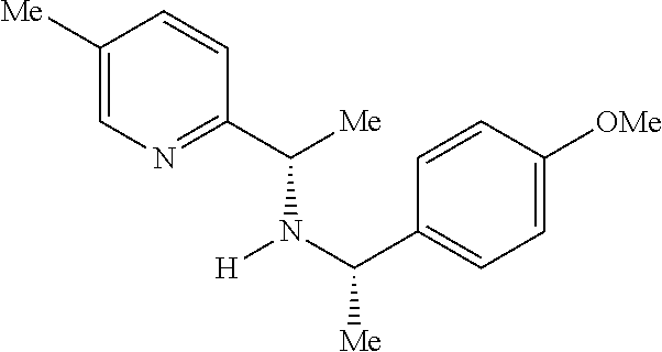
C1([Me])=CN=C(C([Me])N(C(C2=CC=C([OMe])C=C2)[Me])[H])C=C1
